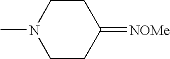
CN1CCC(=[NOMe])CC1
